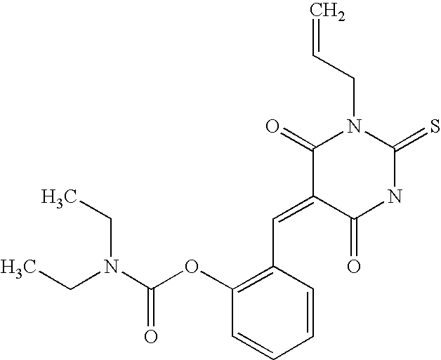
C1(=O)C(=CC2=C(OC(N(CC)CC)=O)C=CC=C2)C(=O)NC(=S)N1CC=C
